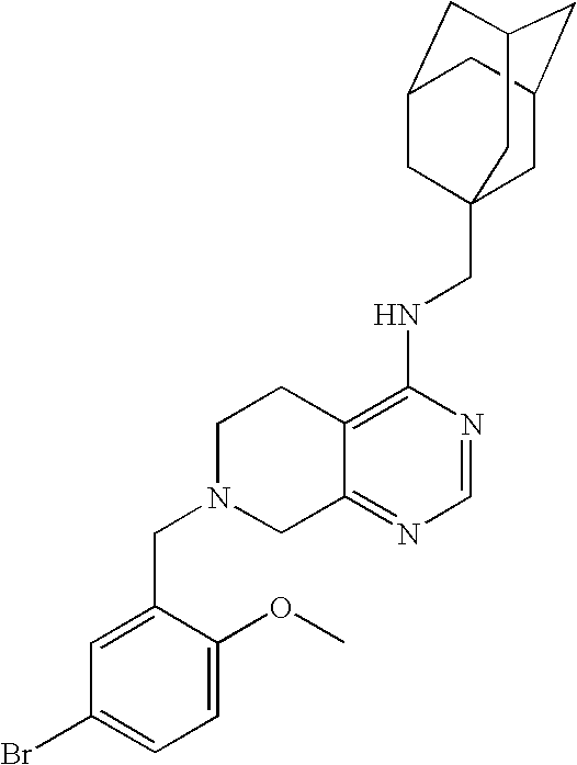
C12=C(NCC34CC5CC(CC(C3)C5)C4)N=CN=C1CN(CC1=CC(Br)=CC=C1OC)CC2
